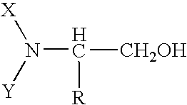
N(C([R])[CH2OH])([X])[Y]
